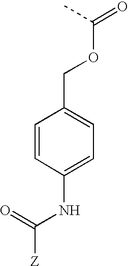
C1=CC(NC(=O)[Z])=CC=C1COC(C)=O
